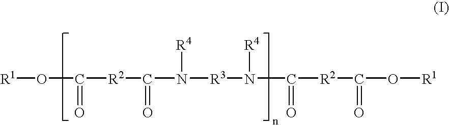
[R1]OC(=O)[R2]C(=O)N([R3]N(C(=O)[R2]C(O[R1])=O)[R4])[R4]
